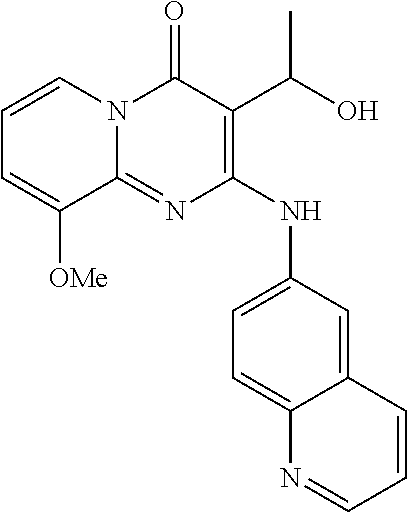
C1=CN2C(=NC(NC3=CC=C4C(=C3)C=CC=N4)=C(C(O)C)C2=O)C([OMe])=C1
